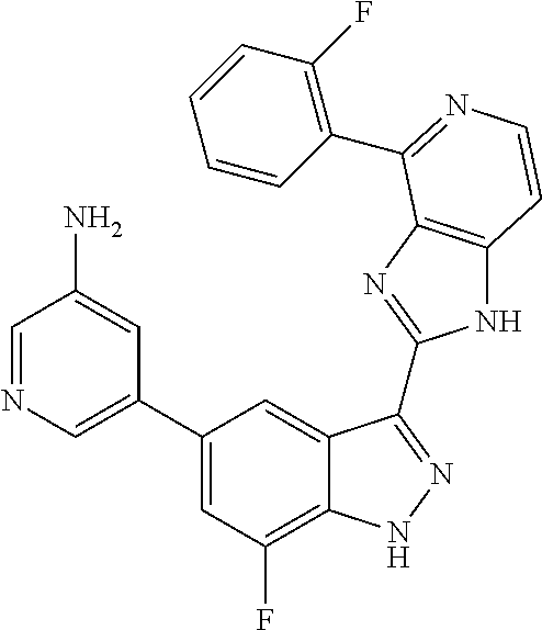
C1(C2=CN=CC(N)=C2)=CC(F)=C2C(=C1)C(C1=NC3=C(N1)C=CN=C3C1=C(F)C=CC=C1)=NN2
